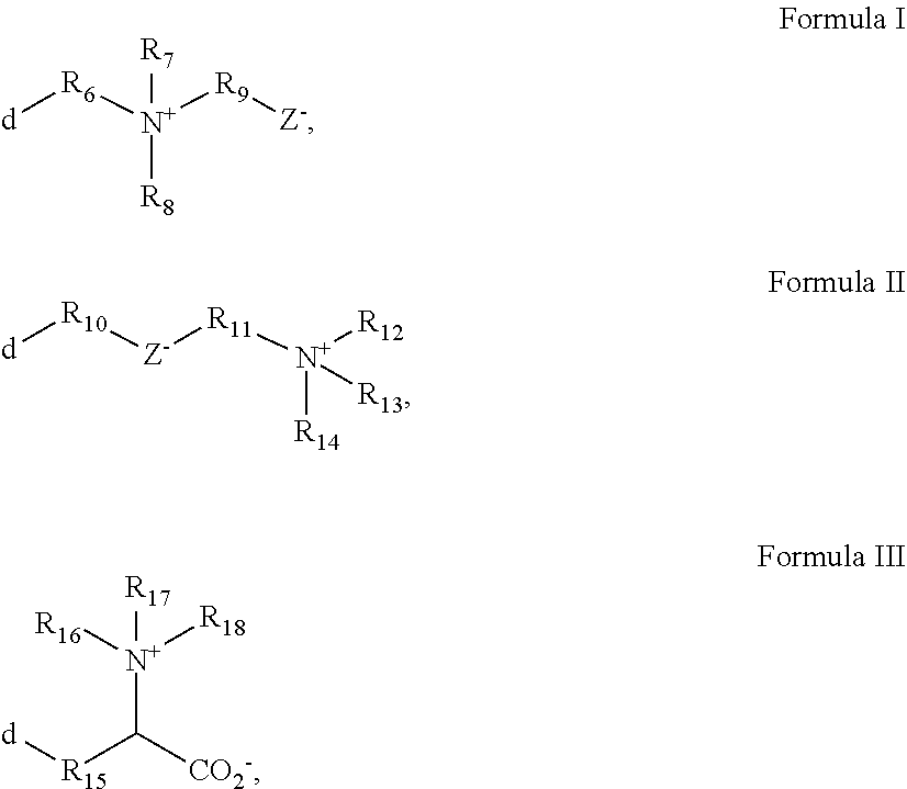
[d][R6][N+]([R9][Z-])([R7])[R8].[N+]([R14])([R11][Z-][R10][d])([R12])[R13].[N+](C([CO2-])[R15][d])([R16])([R18])[R17]
